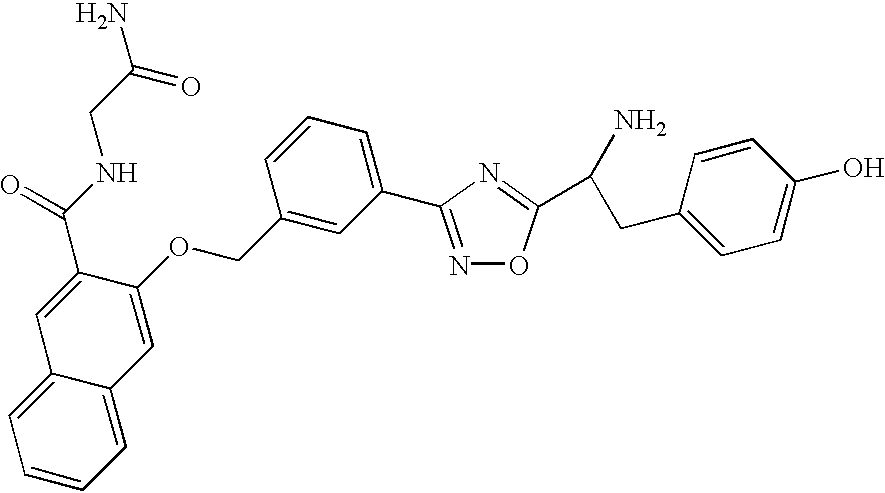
C1(OCC2=CC(C3=NOC(C(N)CC4=CC=C(O)C=C4)=N3)=CC=C2)=CC2=CC=CC=C2C=C1C(NCC(N)=O)=O
